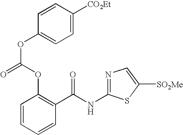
C1=CC=CC(C(NC2=NC=C([SO2Me])S2)=O)=C1OC(=O)OC1=CC=C([CO2Et])C=C1
